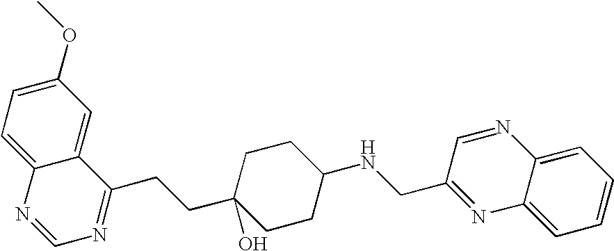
C1(OC)=CC=C2C(=C1)C(CCC1(O)CCC(NCC3=NC4=CC=CC=C4N=C3)CC1)=NC=N2
